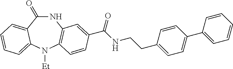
C1(=O)NC2=C(N([Et])C3=CC=CC=C13)C=CC(C(NCCC1=CC=C(C3=CC=CC=C3)C=C1)=O)=C2
